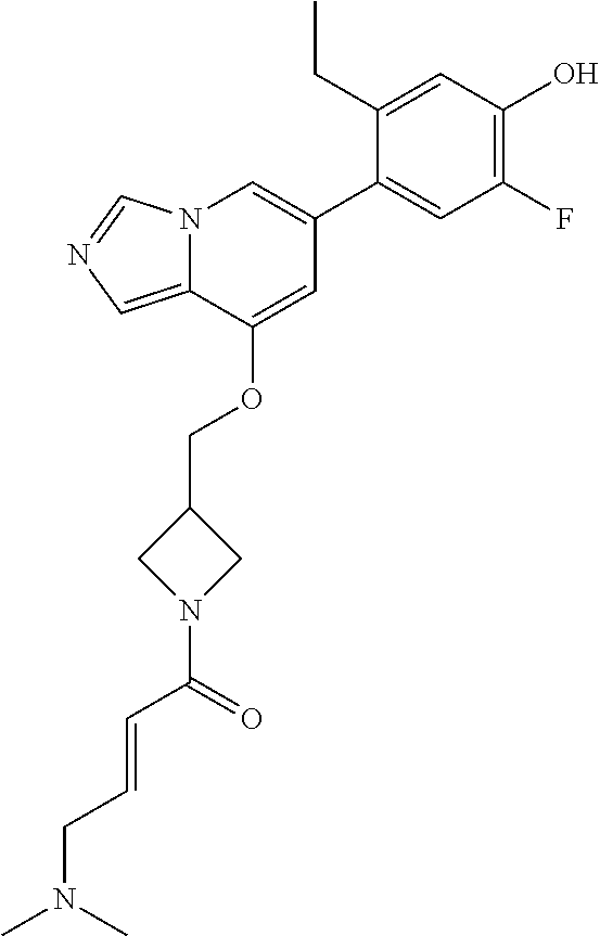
C1(CC)=CC(O)=C(F)C=C1C1=CN2C(=CN=C2)C(OCC2CN(C(=O)C=CCN(C)C)C2)=C1
